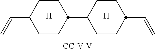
C1CC(C2CCC(C=C)CC2)CCC1C=C.[H].[H].[CC-V-V]
